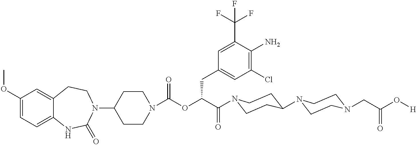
C1(N2CCC3=CC(OC)=CC=C3NC2=O)CCN(C(=O)OC(C(=O)N2CCC(N3CCN(CC(O[H])=O)CC3)CC2)CC2=CC(Cl)=C(N)C(C(F)(F)F)=C2)CC1
